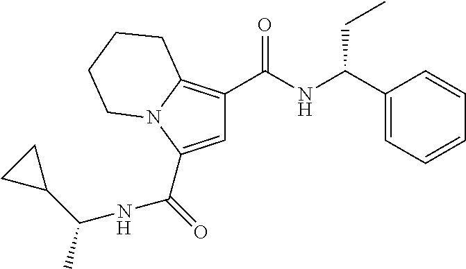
C(=O)(C1=CC(C(NC(C2=CC=CC=C2)CC)=O)=C2N1CCCC2)NC(C1CC1)C.[H]
